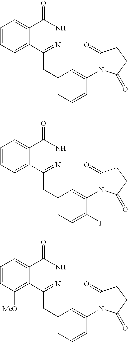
C1=CC=C2C(=C1)C(=O)NN=C2CC1=CC=CC(N2C(=O)CCC2=O)=C1.C1=CC=C2C(=C1)C(=O)NN=C2CC1=CC=C(F)C(N2C(=O)CCC2=O)=C1.C1=CC([MeO])=C2C(=C1)C(=O)NN=C2CC1=CC=CC(N2C(=O)CCC2=O)=C1
